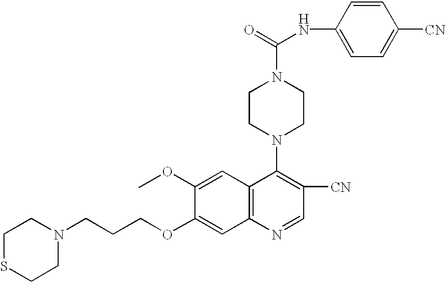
C1(NC(=O)N2CCN(C3=C([CN])C=NC4=C3C=C(OC)C(OCCCN3CCSCC3)=C4)CC2)=CC=C([CN])C=C1
